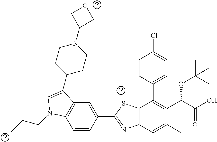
C1=CC(C2=NC3=C(S2)C(C2=CC=C(Cl)C=C2)=C(C(C(O)=O)OC(C)(C)C)C(C)=C3)=CC2=C1N(CCC)C=C2C1CCN(C2COC2)CC1
